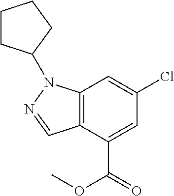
C12=C(C(C(OC)=O)=CC(Cl)=C1)C=NN2C1CCCC1
